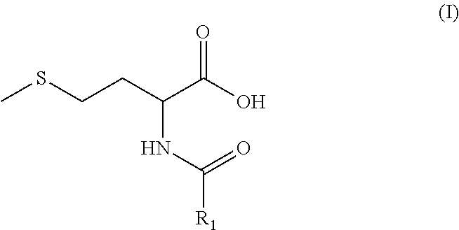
CSCCC(C(O)=O)NC([R1])=O
